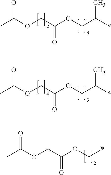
CC(OCC(OC*)=O)=O.CC(OCC(OCC(C)*)=O)=O.CC(OCC(OCC(C)*)=O)=O
